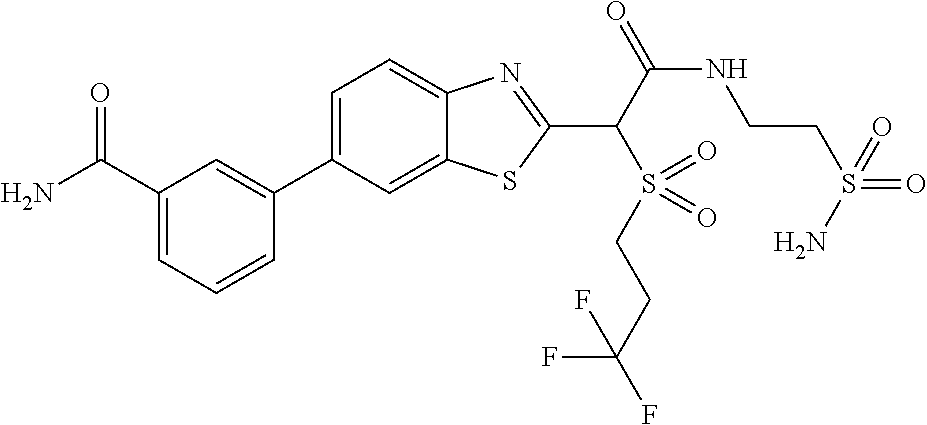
C1=C(C2=CC(C(N)=O)=CC=C2)C=C2C(=C1)N=C(C(S(CCC(F)(F)F)(=O)=O)C(=O)NCCS(=O)(=O)N)S2
